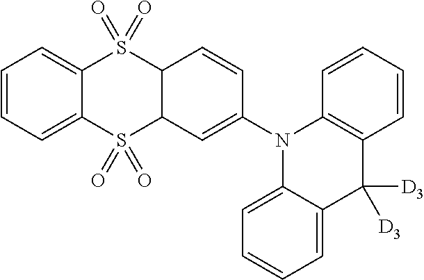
C1=CC=C2C(=C1)S(=O)(=O)C1C(S2(=O)=O)C=C(N2C3=CC=CC=C3C([D3])([D3])C3=C2C=CC=C3)C=C1
